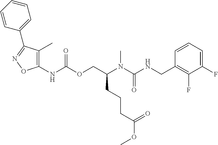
C1=CC(CNC(N(C(COC(NC2=C(C)C(C3=CC=CC=C3)=NO2)=O)CCCC(OC)=O)C)=O)=C(F)C(F)=C1
